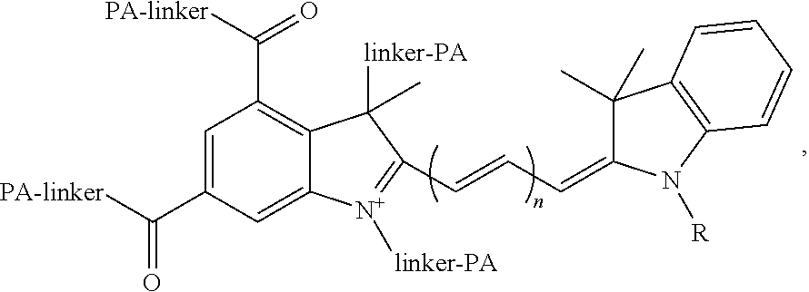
C1=C(C([PA-linker])=O)C=C2C(=C1C([PA-linker])=O)C([linker-PA])(C)C(C=CC=C1C(C)(C)C3=C(N1[R])C=CC=C3)=[N+]2[linker-PA]
